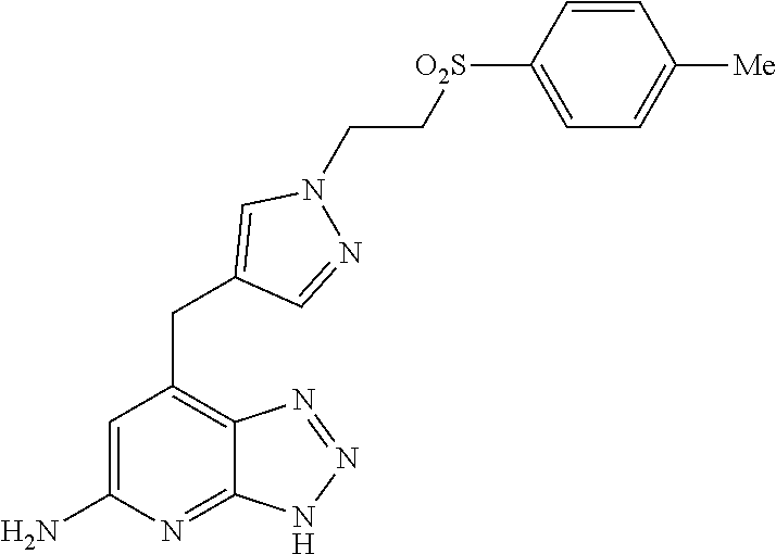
C1(CC2=C3C(=NC(N)=C2)NN=N3)=CN(CC[O2S]C2=CC=C([Me])C=C2)N=C1
